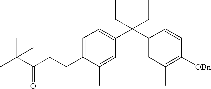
C1=C(CCC(C(C)(C)C)=O)C(C)=CC(C(C2=CC(C)=C([OBn])C=C2)(CC)CC)=C1
